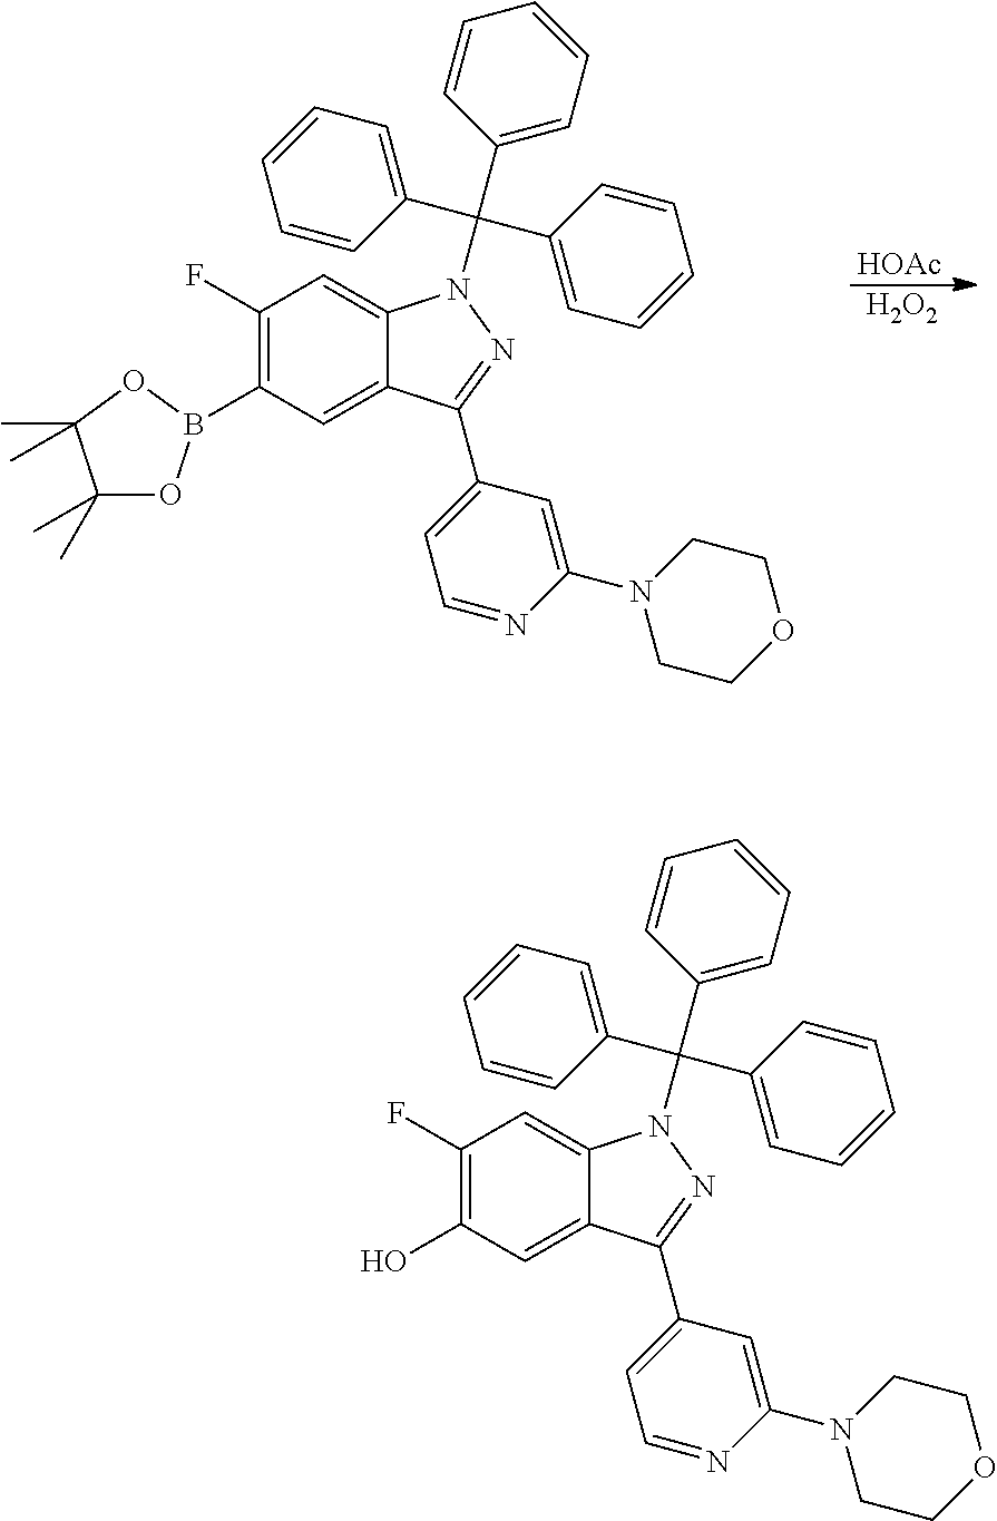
[HOAc].[H2O2].C1(F)=C(B2OC(C)(C)C(C)(C)O2)C=C2C(=C1)N(C(C1=CC=CC=C1)(C1=CC=CC=C1)C1=CC=CC=C1)N=C2C1=CC=NC(N2CCOCC2)=C1.C1(F)=C(O)C=C2C(=C1)N(C(C1=CC=CC=C1)(C1=CC=CC=C1)C1=CC=CC=C1)N=C2C1=CC=NC(N2CCOCC2)=C1
